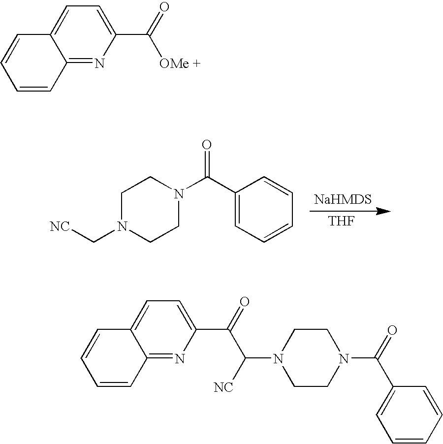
[NC]CN1CCN(C(C2=CC=CC=C2)=O)CC1.[THF].C12=NC(C(=O)[OMe +])=CC=C1C=CC=C2.C12=NC(C(=O)C(N3CCN(C(=O)C4=CC=CC=C4)CC3)[NC])=CC=C1C=CC=C2
